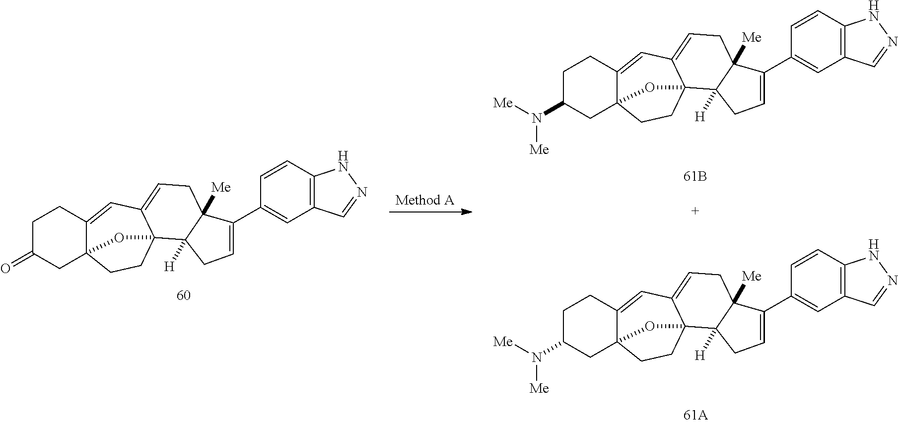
C1C(=O)CC23C(=CC4=CCC5([Me])C([H])(C4(CC2)O3)CC=C5C2=CC3=C(C=C2)NN=C3)C1.C1C(N([Me])[Me])CC23C(=CC4=CCC5([Me])C([H])(C4(CC2)O3)CC=C5C2=CC3=C(C=C2)NN=C3)C1.C1C(N([Me])[Me])CC23C(=CC4=CCC5([Me])C([H])(C4(CC2)O3)CC=C5C2=CC3=C(C=C2)NN=C3)C1
